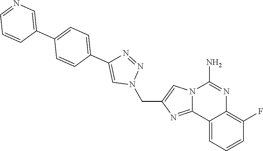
C(C1=CN2C(=N1)C1=CC=CC(F)=C1N=C2N)N1N=NC(C2=CC=C(C3=CN=CC=C3)C=C2)=C1
